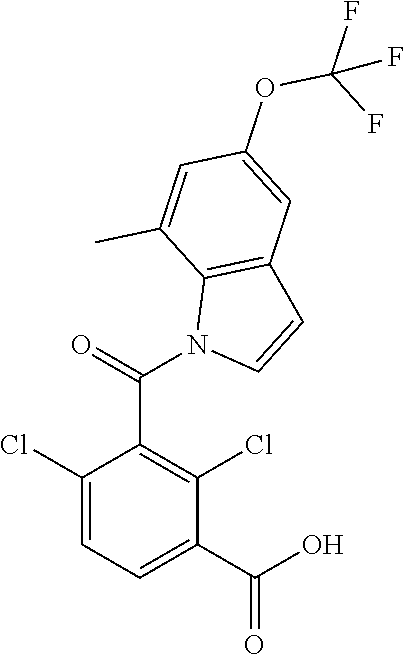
C1(Cl)=CC=C(C(O)=O)C(Cl)=C1C(N1C=CC2=C1C(C)=CC(OC(F)(F)F)=C2)=O
